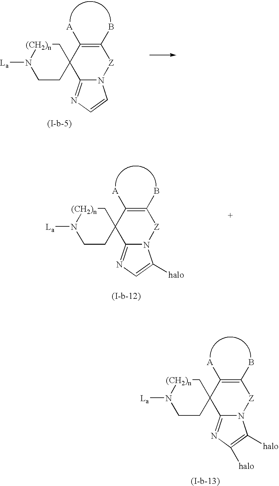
C1CC2(C[(CH2)n]N1[La])C1=NC=CN1[Z]C(B)=C2[A].C1CC2(C[(CH2)n]N1[La])C1=NC=C([halo])N1[Z]C(B)=C2[A].C1CC2(C[(CH2)n]N1[La])C1=NC([halo])=C([halo])N1[Z]C(B)=C2[A]
